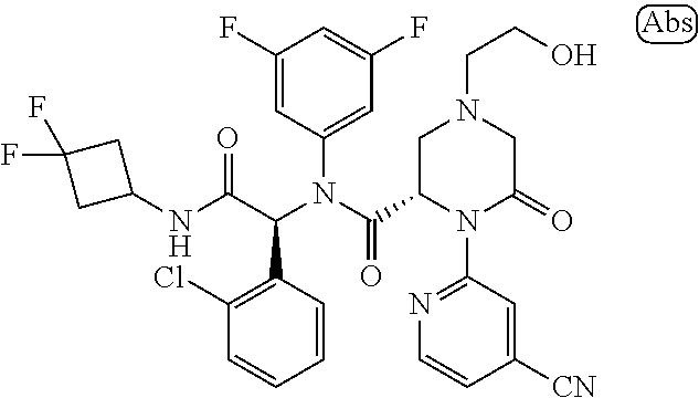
C1(F)=CC(N(C(C2CN(CCO)CC(=O)N2C2=NC=CC([CN])=C2)=O)C(C(NC2CC(F)(F)C2)=O)C2=C(Cl)C=CC=C2)=CC(F)=C1
